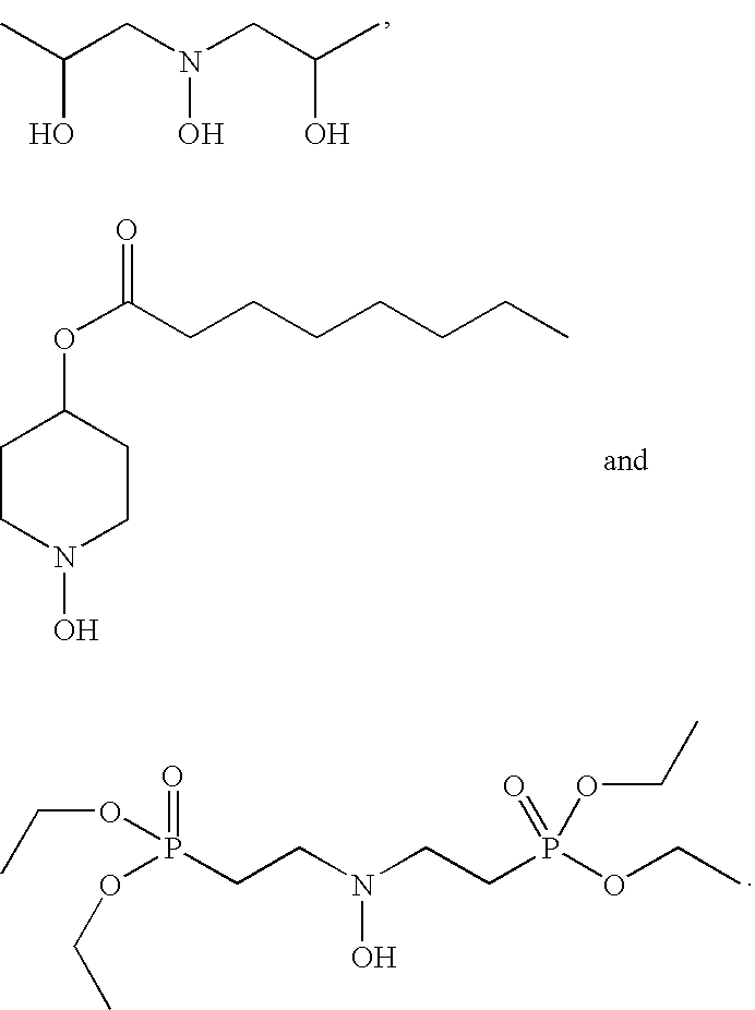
CC(CN(CC(C)O)O)O.O(C(CCCCCCC)=O)C1CCN(O)CC1.O(P(CCN(CCP(OCC)(=O)OCC)O)(=O)OCC)CC
